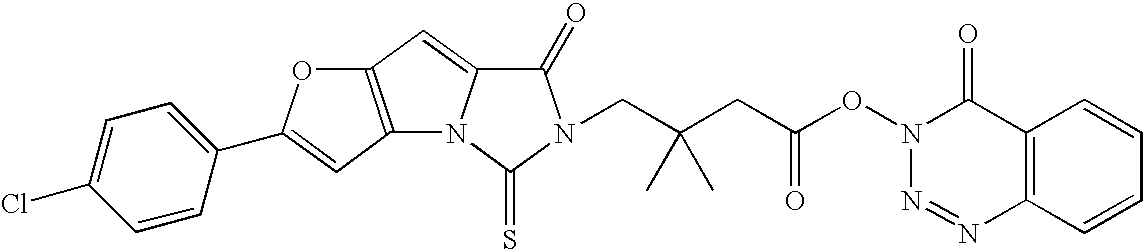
C12=C(C=C3N1C(=S)N(CC(CC(ON1N=NC4=C(C1=O)C=CC=C4)=O)(C)C)C3=O)OC(C1=CC=C(Cl)C=C1)=C2
